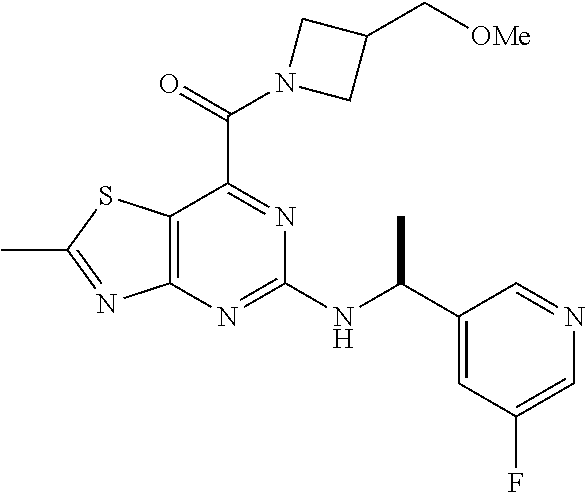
C12=C(N=C(NC(C3=CC(F)=CN=C3)C)N=C1C(=O)N1CC(C[OMe])C1)N=C(C)S2
